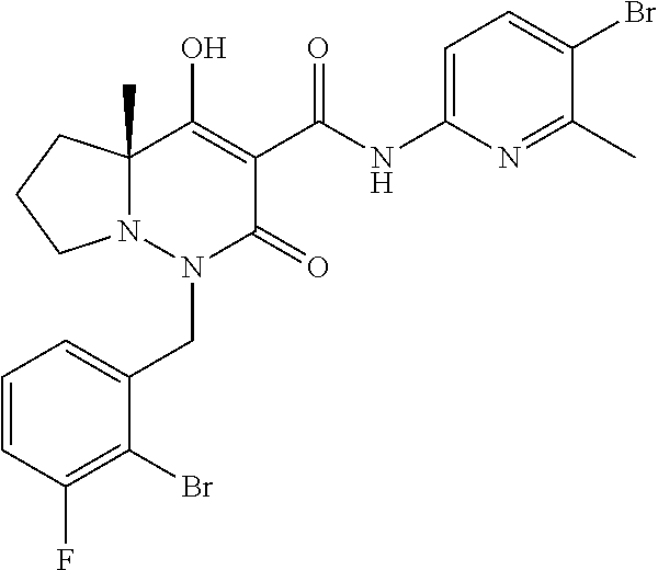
C1=CC(F)=C(Br)C(CN2C(=O)C(C(=O)NC3=CC=C(Br)C(C)=N3)=C(O)C3(C)N2CCC3)=C1
